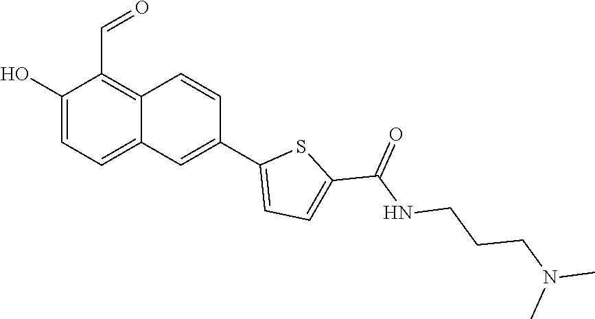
OC1=CC=C2C(=C1C=O)C=CC(C1=CC=C(C(NCCCN(C)C)=O)S1)=C2
